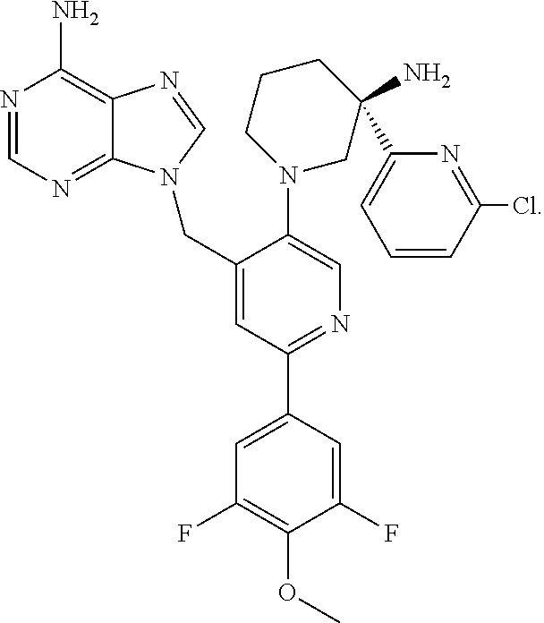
N1=CN=C2C(=C1N)N=CN2CC1=CC(C2=CC(F)=C(OC)C(F)=C2)=NC=C1N1CC(C2=CC=CC(Cl)=N2)(N)CCC1
